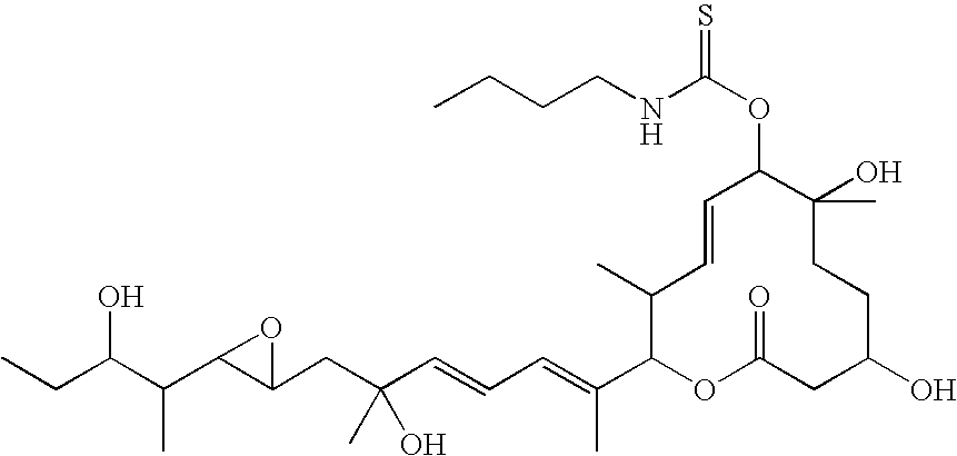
CCC(C(C1C(CC(C=CC=C(C2OC(=O)CC(O)CCC(O)(C)C(OC(NCCCC)=S)C=CC2C)C)(O)C)O1)C)O
